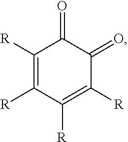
C1([R])=C([R])C([R])=C([R])C(=O)C1=O
